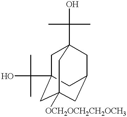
C1C2(C(C)(C)O)CC3([OCH2OCH2CH2OCH3])CC(CC1(C(C)(C)O)C3)C2
